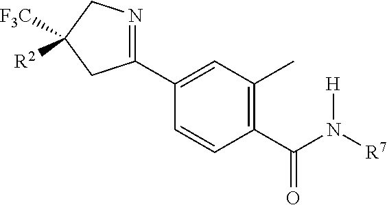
C1(C(N([R7])[H])=O)=C(C)C=C(C2=NCC([F3C])([R2])C2)C=C1
